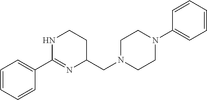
C1(C2=NC(CN3CCN(C4=CC=CC=C4)CC3)CCN2)=CC=CC=C1
